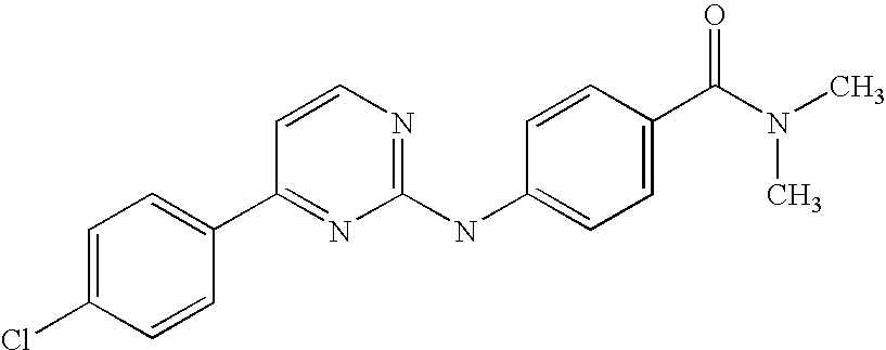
C1=C(Cl)C=CC(C2=NC(NC3=CC=C(C(N(C)C)=O)C=C3)=NC=C2)=C1
